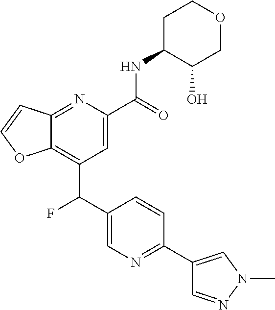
C12=C(C(C3=CN=C(C4=CN(C)N=C4)C=C3)F)C=C(C(NC3C(O)COCC3)=O)N=C1C=CO2
